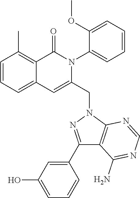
C1=CC=C2C(=C1C)C(=O)N(C1=CC=CC=C1OC)C(CN1C3=C(C(N)=NC=N3)C(C3=CC(O)=CC=C3)=N1)=C2
